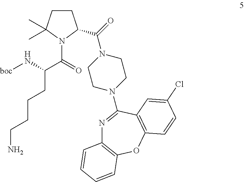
N(C(C(N1C(C(N2CCN(C3=NC4=C(OC5=C3C=C(Cl)C=C5)C=CC=C4)CC2)=O)CCC1(C)C)=O)CCCCN)[boc]
